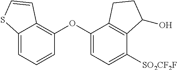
C12=CC=CC(OC3=CC=C([SO2CF2F])C4=C3CCC4O)=C1C=CS2
